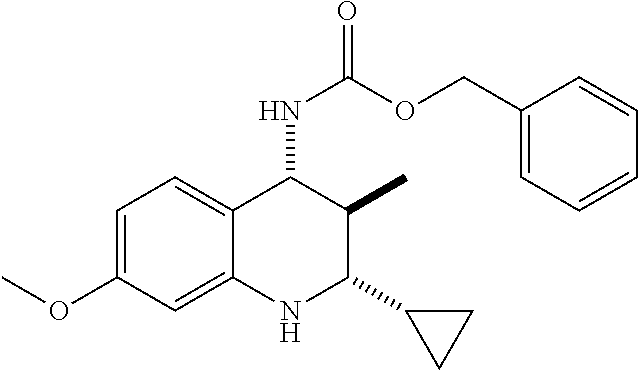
C1=C(OC)C=C2C(=C1)C(NC(=O)OCC1=CC=CC=C1)C(C)C(C1CC1)N2
